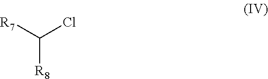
ClC([R8])[R7]
